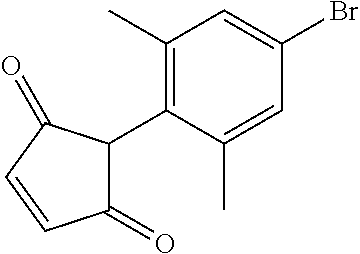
C1(C)=C(C2C(=O)C=CC2=O)C(C)=CC(Br)=C1
